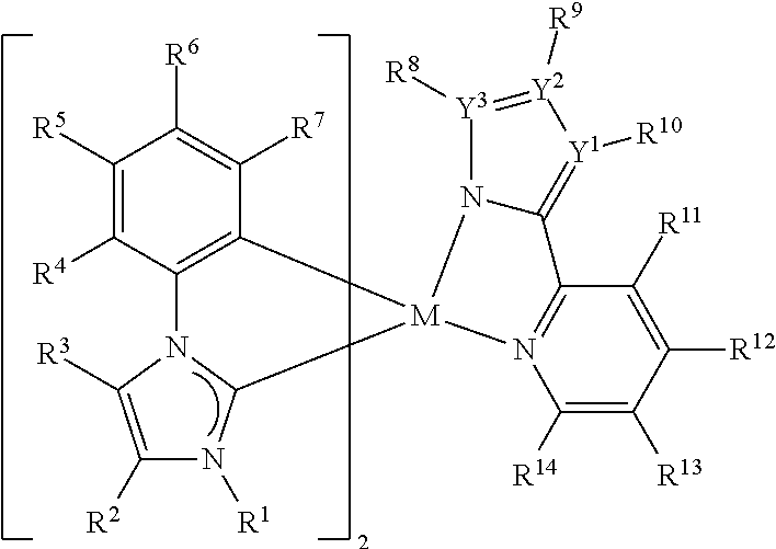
C1([R5])=C([R4])C2=C(C([R7])=C1[R6])[M]1(C3N([R1])C([R2])=C([R3])N23)N2=C(C3=[Y1]([R10])[Y2]([R9])=[Y3]([R8])N31)C([R11])=C([R12])C([R13])=C2[R14]
